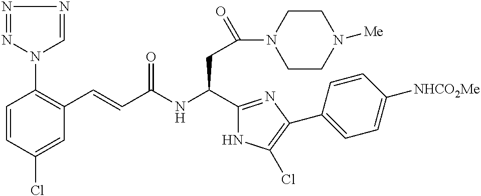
C1=CC(Cl)=CC(C=CC(NC(C2=NC(C3=CC=C([NHCO2Me])C=C3)=C(Cl)N2)CC(N2CCN([Me])CC2)=O)=O)=C1N1N=NN=C1
